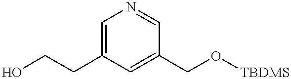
C1=C(CCO)C=C(CO[TBDMS])C=N1
